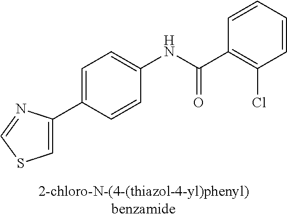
C1=C(C2=CC=C(NC(=O)C3=C(Cl)C=CC=C3)C=C2)N=CS1
